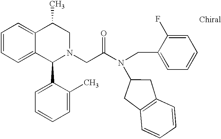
C1=CC=C2C(=C1)C(C)CN(CC(N(CC1=CC=CC=C1F)C1CC3=C(C1)C=CC=C3)=O)C2C1=CC=CC=C1C
